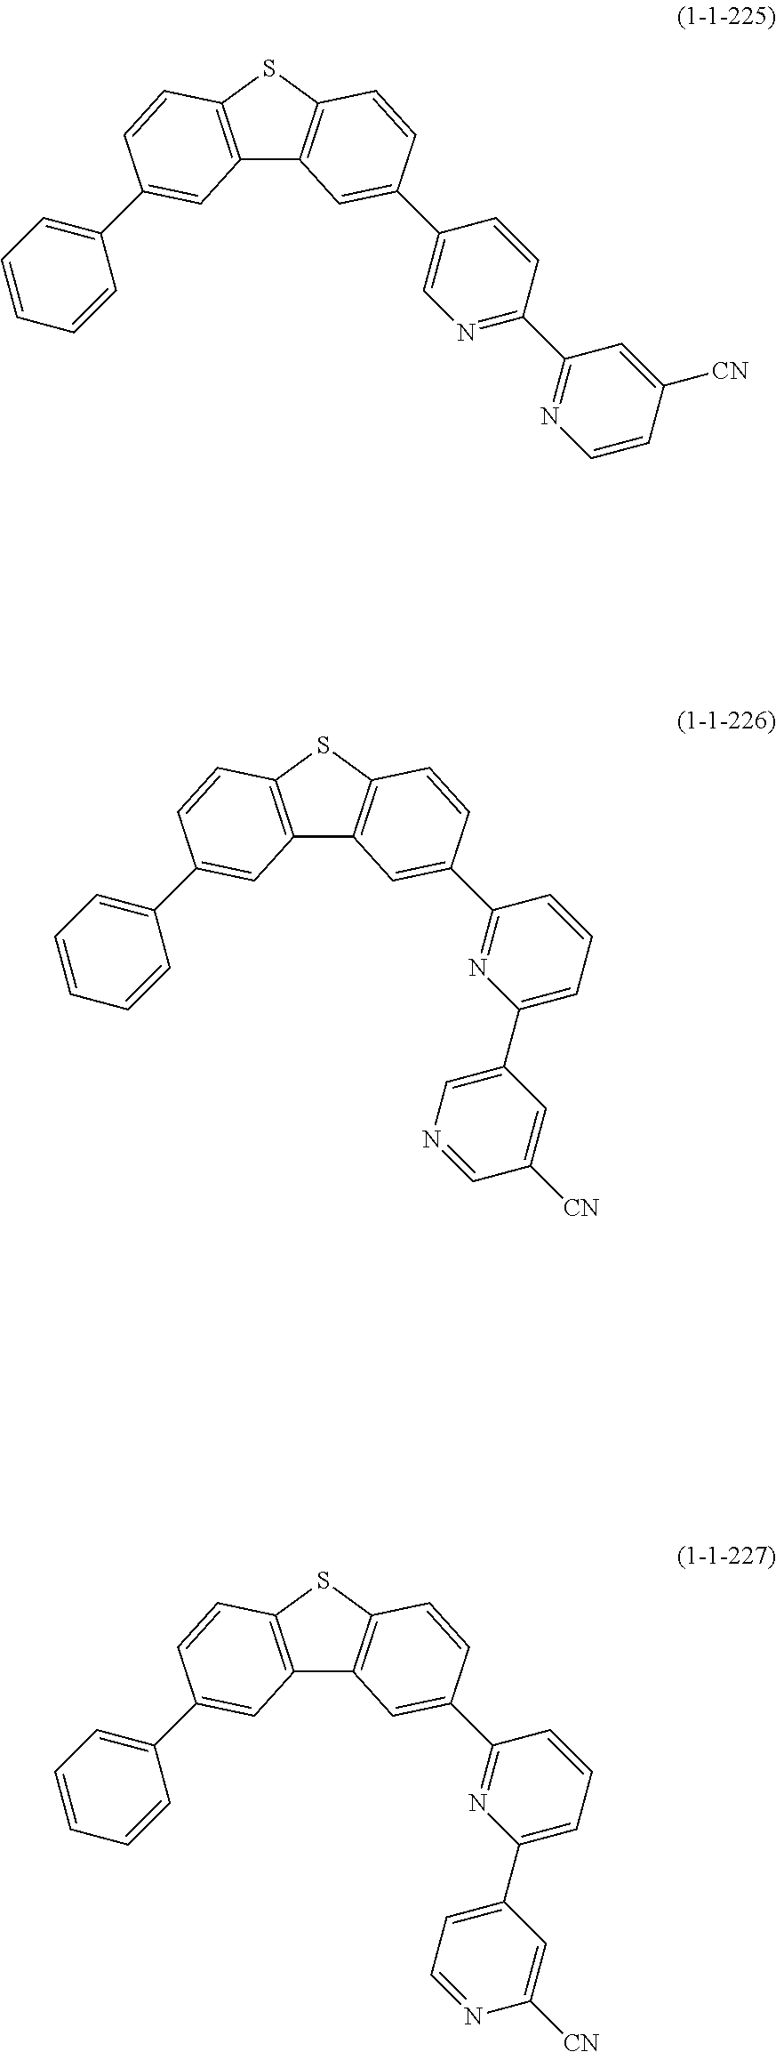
C12=C(SC3=C1C=C(C1=CN=C(C4=NC=CC([CN])=C4)C=C1)C=C3)C=CC(C1=CC=CC=C1)=C2.C12=C(SC3=C1C=C(C1=NC(C4=CN=CC([CN])=C4)=CC=C1)C=C3)C=CC(C1=CC=CC=C1)=C2.C12=C(SC3=C1C=C(C1=NC(C4=CC=NC([CN])=C4)=CC=C1)C=C3)C=CC(C1=CC=CC=C1)=C2
